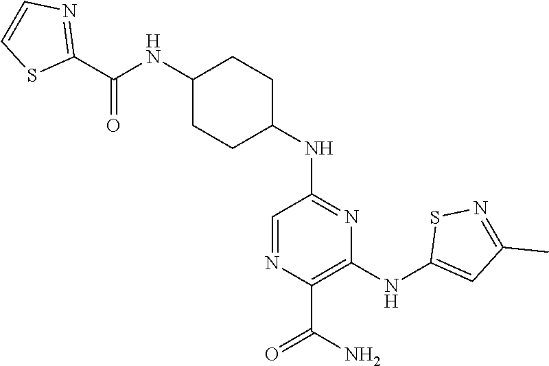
C1(C(NC2CCC(NC3=NC(NC4=CC(C)=NS4)=C(C(N)=O)N=C3)CC2)=O)=NC=CS1
